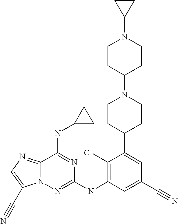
C12=NC=C(C#N)N1N=C(NC1=C(Cl)C(C3CCN(C4CCN(C5CC5)CC4)CC3)=CC(C#N)=C1)N=C2NC1CC1
